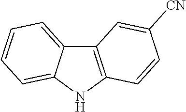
C12=C(NC3=CC=CC=C13)C=CC([CN])=C2
